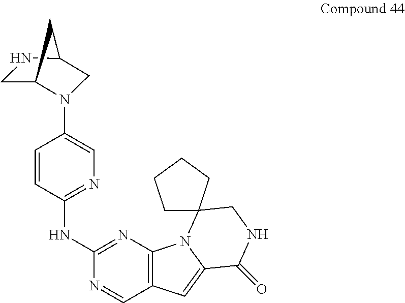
C1=CC(NC2=NC3=C(C=N2)C=C2N3C3(CNC2=O)CCCC3)=NC=C1N1C2CNC(C1)C2
